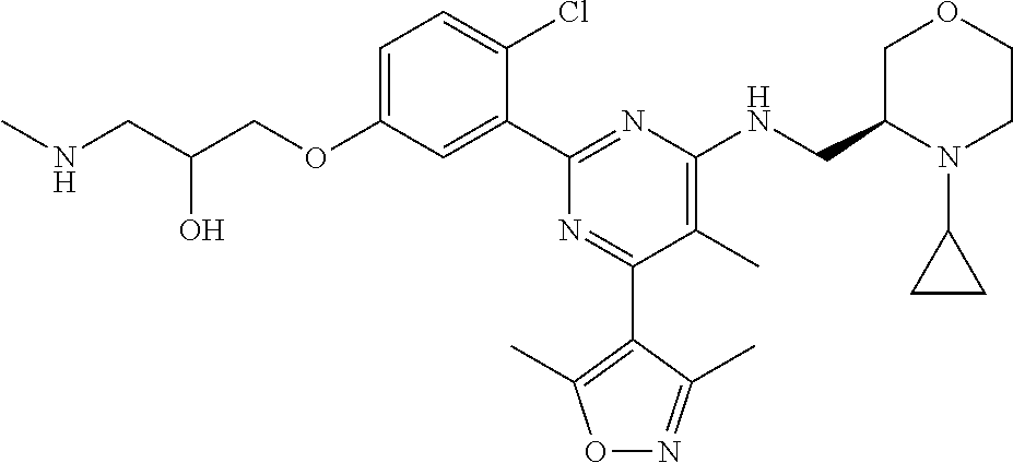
C1=C(OCC(CNC)O)C=C(C2=NC(NCC3N(C4CC4)CCOC3)=C(C)C(C3=C(C)ON=C3C)=N2)C(Cl)=C1
